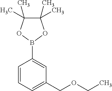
B1(C2=CC(COCC)=CC=C2)OC(C)(C)C(C)(C)O1
